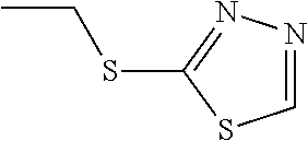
CCSC1=NN=CS1
